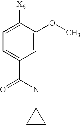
C1=C([X6])C(OC)=CC(C(NC2CC2)=O)=C1
